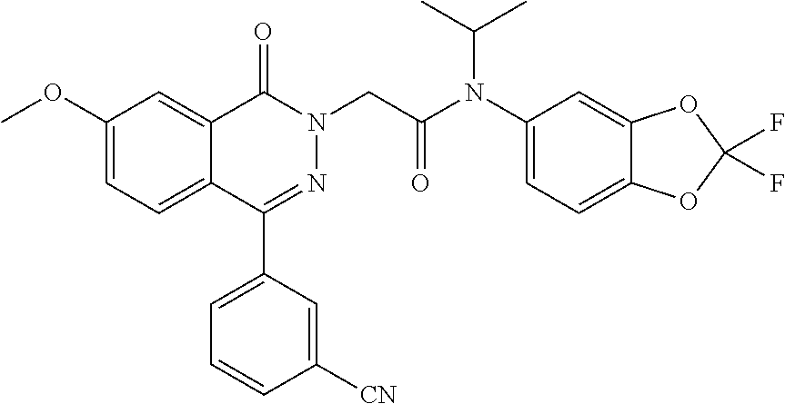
C1(OC)=CC=C2C(=C1)C(=O)N(CC(N(C1=CC=C3C(=C1)OC(F)(F)O3)C(C)C)=O)N=C2C1=CC=CC([CN])=C1
